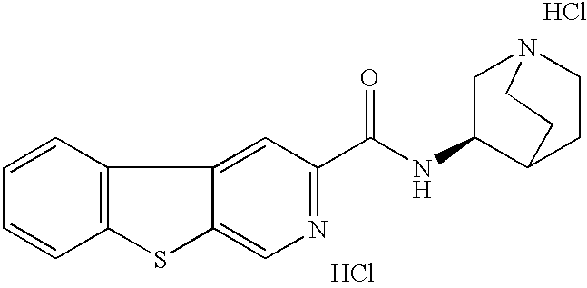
C1=CC2=C(C=C1)SC1=CN=C(C(NC3C4CCN(C3)CC4)=O)C=C21.Cl.Cl
